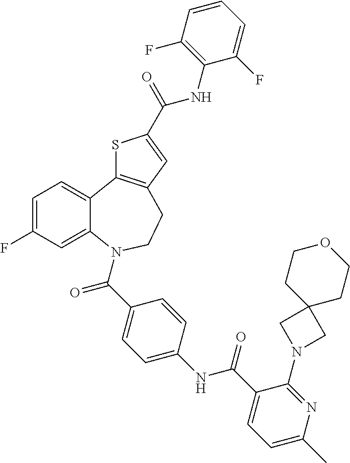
C1=C(F)C=C2C(=C1)C1=C(CCN2C(C2=CC=C(NC(C3=CC=C(C)N=C3N3CC4(C3)CCOCC4)=O)C=C2)=O)C=C(C(=O)NC2=C(F)C=CC=C2F)S1
